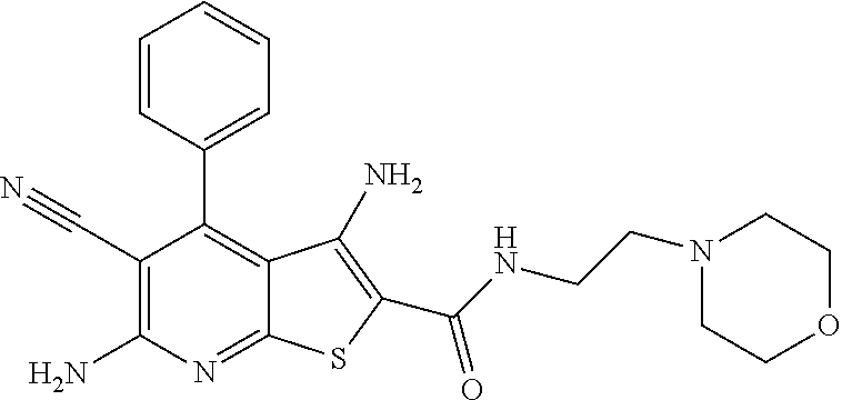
C1=CC(C2=C3C(=NC(N)=C2C#N)SC(C(=O)NCCN2CCOCC2)=C3N)=CC=C1
